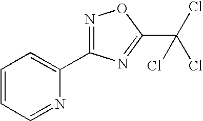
C1=CC=NC(C2=NOC(C(Cl)(Cl)Cl)=N2)=C1
